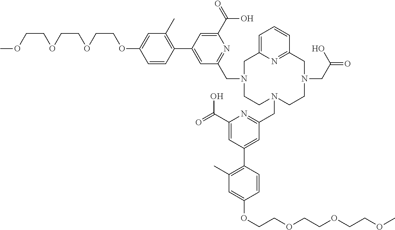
O(CCOC1=CC(C)=C(C2=CC(CN3CCN(CC4=NC(C(=O)O)=CC(C5=C(C)C=C(OCCOCCOCCOC)C=C5)=C4)CCN(CC(=O)O)CC4=NC(=CC=C4)C3)=NC(C(=O)O)=C2)C=C1)CCOCCOC
